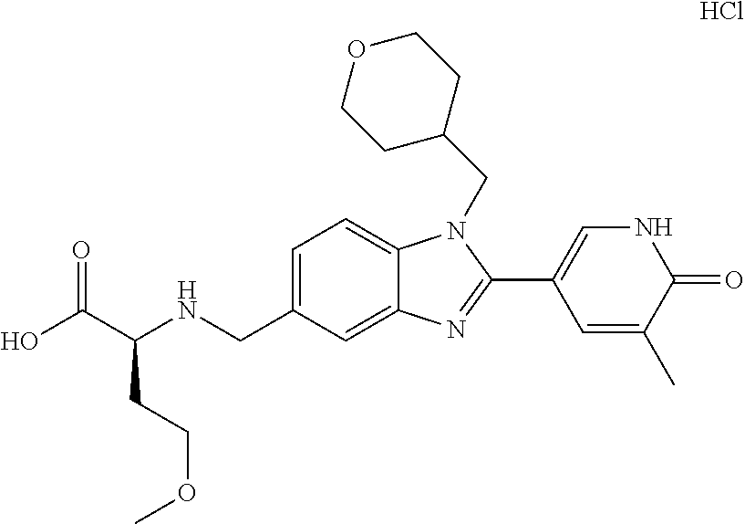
C1=C(CNC(C(O)=O)CCOC)C=C2C(=C1)N(CC1CCOCC1)C(C1=CNC(=O)C(C)=C1)=N2.Cl
